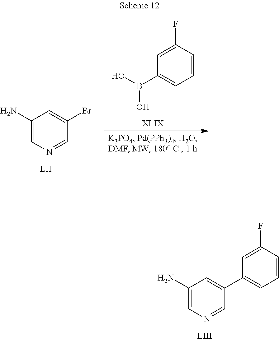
C1(N)=CN=CC(C2=CC=CC(F)=C2)=C1.[LIII].C1(N)=CN=CC(Br)=C1.[LII].C1=CC(F)=CC(B(O)O)=C1
